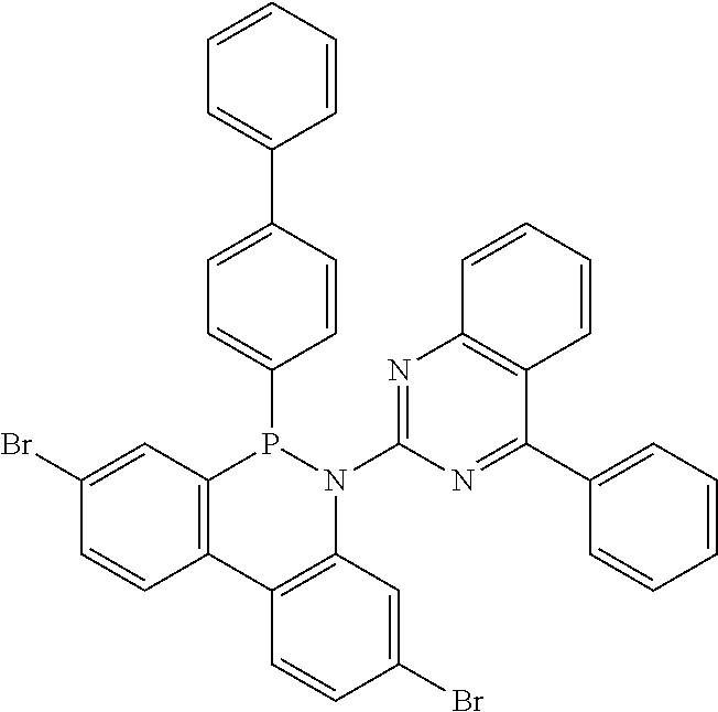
C12=C(C=C(Br)C=C1)P(C1=CC=C(C3=CC=CC=C3)C=C1)N(C1=NC3=C(C(C4=CC=CC=C4)=N1)C=CC=C3)C1=C2C=CC(Br)=C1
